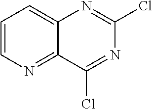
C1=CN=C2C(=C1)N=C(Cl)N=C2Cl
